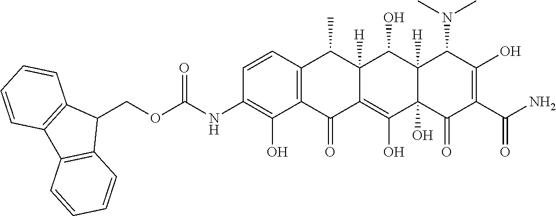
C1=CC2=C(C(O)=C1NC(OCC1C3=C(C4=C1C=CC=C4)C=CC=C3)=O)C(=O)C1=C(O)C3(O)C([H])(C(O)C1([H])C2C)C(N(C)C)C(O)=C(C(N)=O)C3=O
